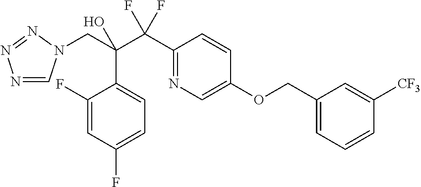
N1=CN(CC(C(C2=NC=C(OCC3=CC=CC([CF3])=C3)C=C2)(F)F)(O)C2=CC=C(F)C=C2F)N=N1
